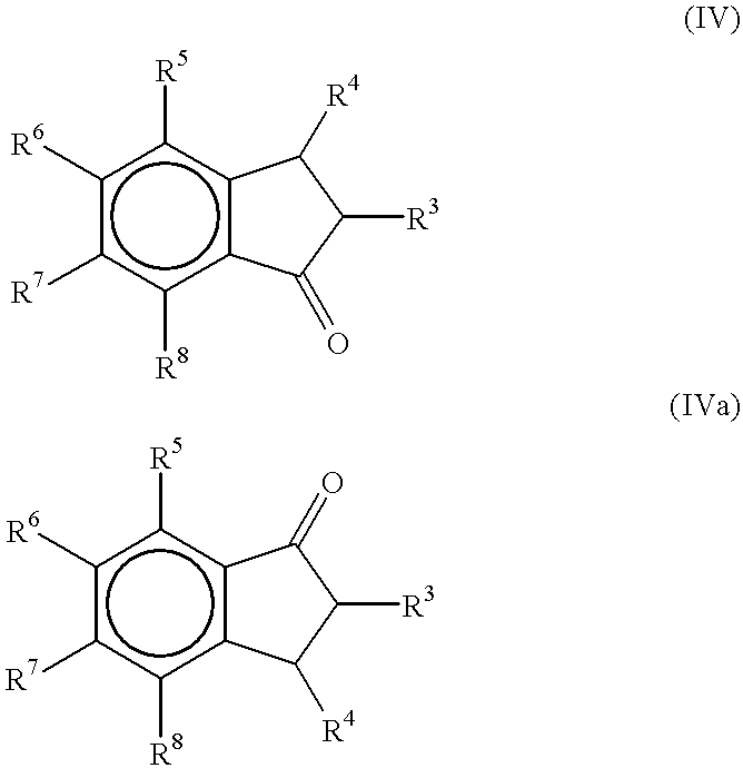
c1([R6])c([R7])c([R8])c2c(c1[R5])C([R4])C([R3])C2=O.c1([R6])c([R7])c([R8])c2c(c1[R5])C(=O)C([R3])C2[R4]
